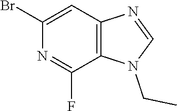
N1=C(F)C2=C(C=C1Br)N=CN2CC
